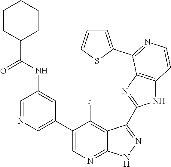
C1=NC=C(C2=CN=C3C(=C2F)C(C2=NC4=C(N2)C=CN=C4C2=CC=CS2)=N[N H]3)C=C1NC(C1CCCCC1)=O
